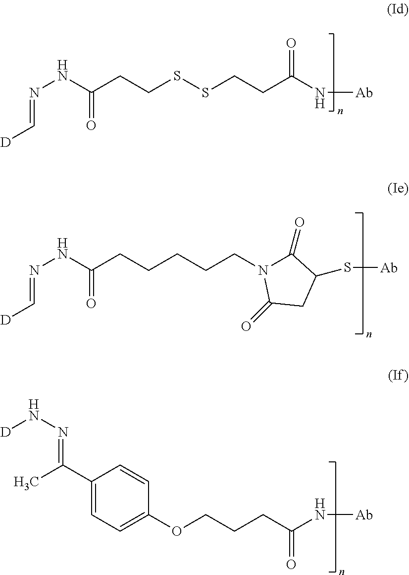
N(NC(CCSSCCC(N[Ab])=O)=O)=C[D].N(NC(CCCCCN1C(=O)C(S[Ab])CC1=O)=O)=C[D].C1=C(OCCCC(N[Ab])=O)C=CC(C(=NN[D])C)=C1
